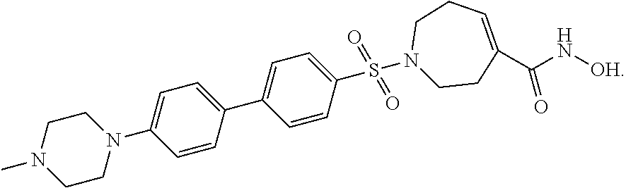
C1CN(C2=CC=C(C3=CC=C(S(N4CCC(C(N[OH])=O)=CCC4)(=O)=O)C=C3)C=C2)CCN1C
